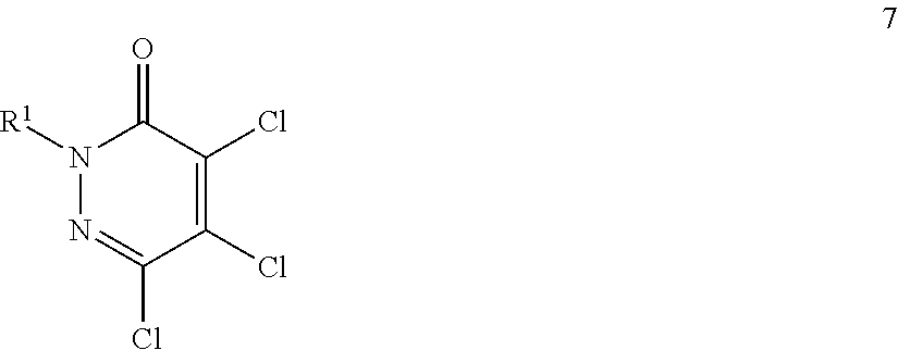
C1(Cl)=C(Cl)C(=O)N([R1])N=C1Cl
